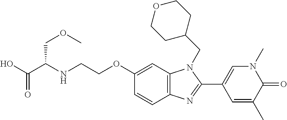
C1(OCCNC(C(O)=O)COC)=CC2=C(C=C1)N=C(C1=CN(C)C(=O)C(C)=C1)N2CC1CCOCC1
